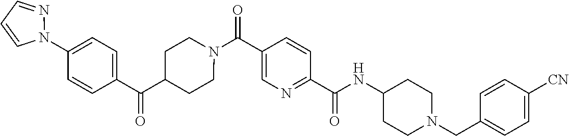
N(C(C1=NC=C(C(=O)N2CCC(C(C3=CC=C(N4N=CC=C4)C=C3)=O)CC2)C=C1)=O)C1CCN(CC2=CC=C([CN])C=C2)CC1
